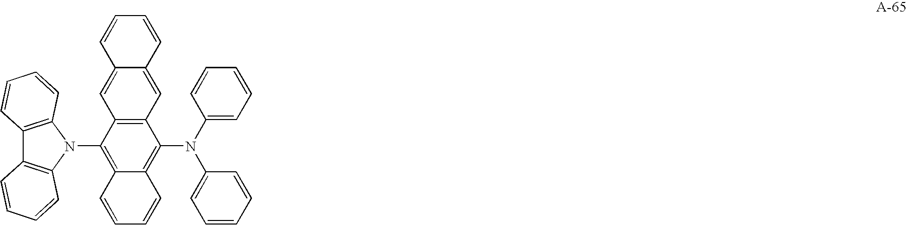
C12=C(N(C3=C4C(=C(N(C5=CC=CC=C5)C5=CC=CC=C5)C5=C3C=C3C(=C5)C=CC=C3)C=CC=C4)C3=C1C=CC=C3)C=CC=C2
